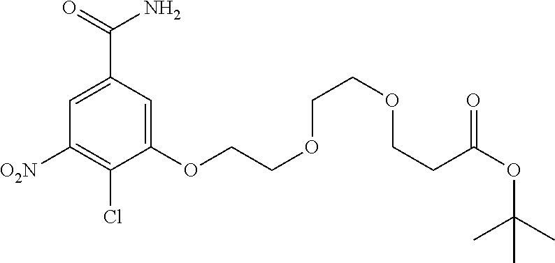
C1=C(C(=O)N)C=C(OCCOCCOCCC(=O)OC(C)(C)C)C(Cl)=C1[O2N]
